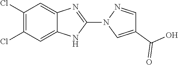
C1(C(=O)O)=CN(C2=NC3=CC(Cl)=C(Cl)C=C3N2)N=C1
